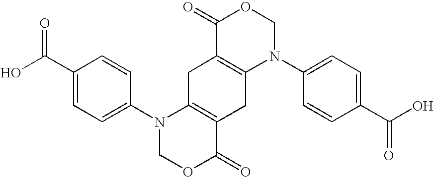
C1(C(O)=O)=CC=C(N2COC(=O)C3=C2CC2=C(C3)N(C3=CC=C(C(O)=O)C=C3)COC2=O)C=C1
